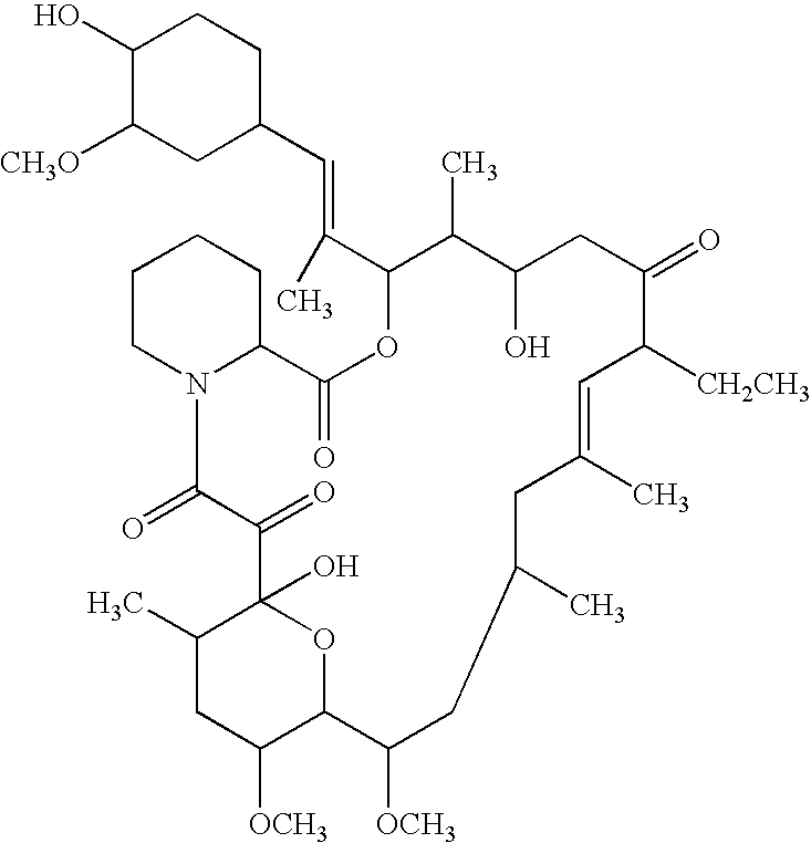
C1(O)C([CH3O])CC(C=C(C2OC(=O)C3N(CCCC3)C(=O)C(=O)C3(O)C(C)CC([OCH3])C(O3)C([OCH3])CC(C)CC(C)=CC([CH2CH3])C(=O)CC(O)C2C)C)CC1
